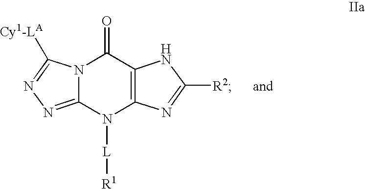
N12C(=NN=C1[Cy1-LA])N([L][R1])C1=C(C2=O)NC([R2])=N1
